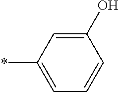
C1(O)=CC(*)=CC=C1
